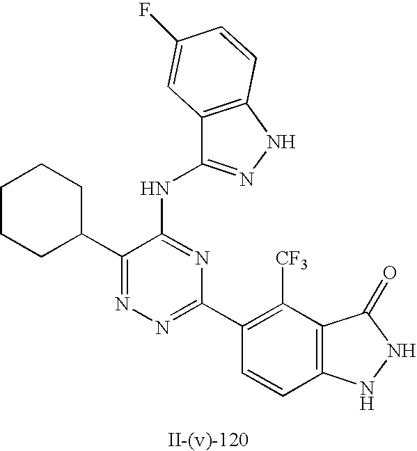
C12=C(NN=C1NC1=NC(C3=C([CF3])C4=C(C=C3)NNC4=O)=NN=C1C1CCCCC1)C=CC(F)=C2
